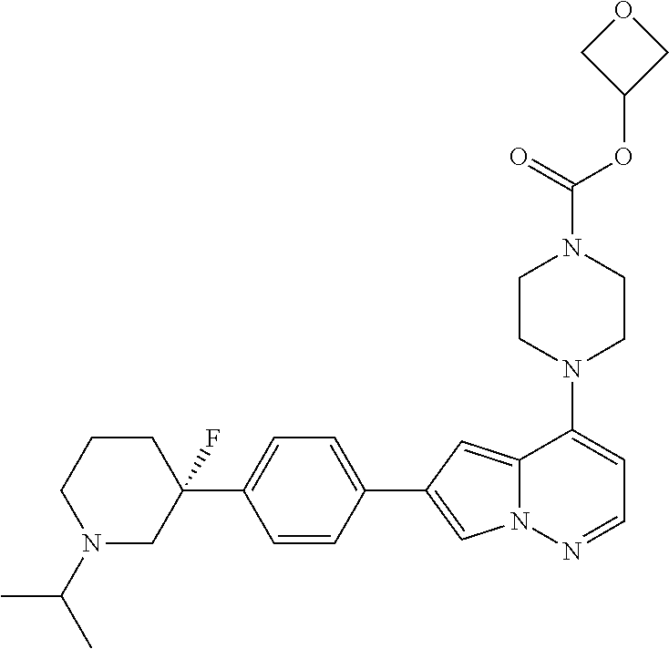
N1(C2=CC=NN3C2=CC(C2=CC=C(C4(F)CCCN(C(C)C)C4)C=C2)=C3)CCN(C(OC2COC2)=O)CC1
